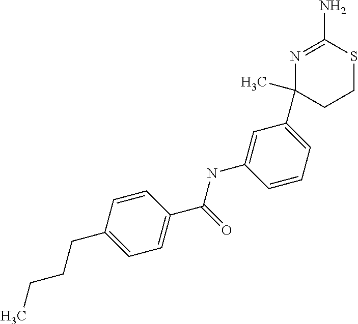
N1=C(N)SCCC1(C1=CC=CC(NC(C2=CC=C(CCCC)C=C2)=O)=C1)C
